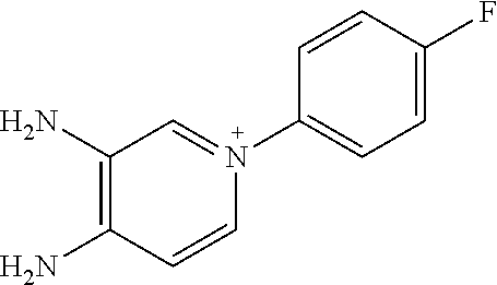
C1(N)=C(N)C=CN(C2=CC=C(F)C=C2)=C1
